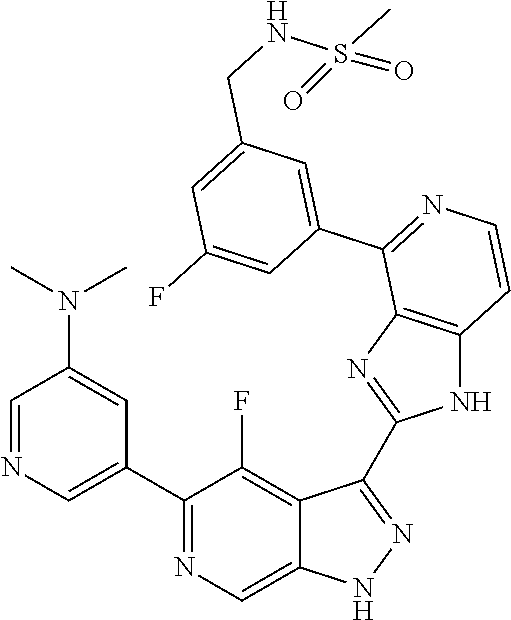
C1=NC=C(C2=NC=C3C(=C2F)C(C2=NC4=C(N2)C=CN=C4C2=CC(CNS(C)(=O)=O)=CC(F)=C2)=NN3)C=C1N(C)C
